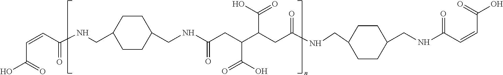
C(C(=O)O)=CC(=O)NCC1CCC(CNC(CC(C(CC(NCC2CCC(CNC(C=CC(O)=O)=O)CC2)=O)C(O)=O)C(O)=O)=O)CC1
